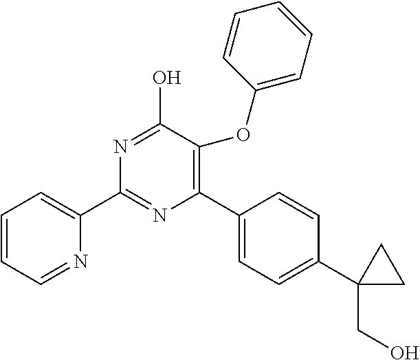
C1=CC=NC(C2=NC(C3=CC=C(C4(CO)CC4)C=C3)=C(OC3=CC=CC=C3)C(O)=N2)=C1
